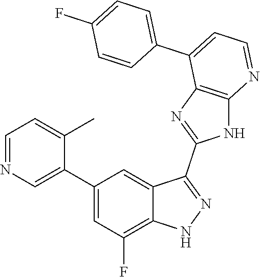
C1=NC=C(C2=CC(F)=C3C(=C2)C(C2=NC4=C(N2)N=CC=C4C2=CC=C(F)C=C2)=NN3)C(C)=C1
